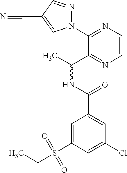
C1(N2N=CC(C#N)=C2)=NC=CN=C1C(C)NC(=O)C1=CC(Cl)=CC(S(=O)(=O)CC)=C1
